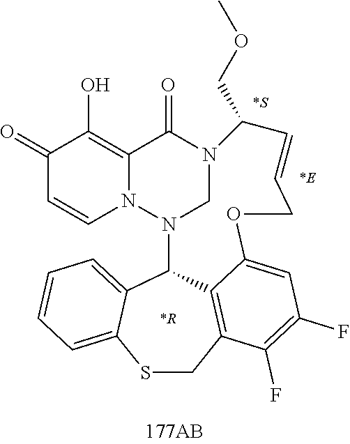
C1(=O)C=CN2C(=C1O)C(=O)N1CN2C2C3=CC=CC=C3SCC3=C2C(=CC(F)=C3F)OCC=CC1COC.[*R].[*E].[*S]
